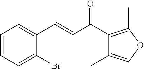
C1=CC=C(Br)C(C=CC(C2=C(C)OC=C2C)=O)=C1
